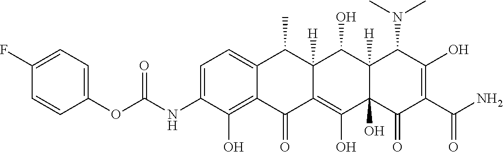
C1=C(NC(OC2=CC=C(F)C=C2)=O)C(O)=C2C(=C1)C(C)C1([H])C(=C(O)C3(O)C([H])(C1O)C(N(C)C)C(O)=C(C(N)=O)C3=O)C2=O
